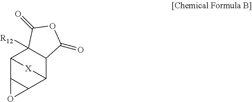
C12C3C(C(C4C1([R12])C(=O)OC4=O)[X]2)O3
